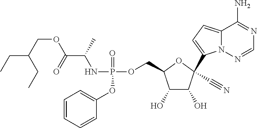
C1(O)C(O)C(C#N)(C2=CC=C3N2N=CN=C3N)OC1COP(NC(C(=O)OCC(CC)CC)C)(=O)OC1=CC=CC=C1
